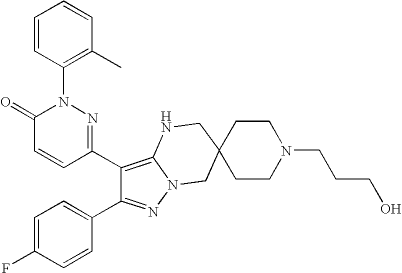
C1(C2=C3N(N=C2C2=CC=C(F)C=C2)CC2(CN3)CCN(CCCO)CC2)=NN(C2=C(C)C=CC=C2)C(=O)C=C1
